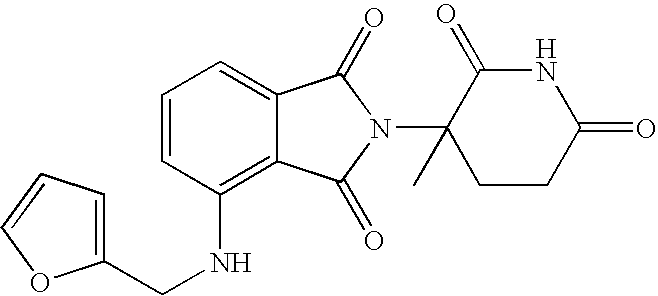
C(NC1=C2C(=CC=C1)C(=O)N(C1(C)CCC(=O)NC1=O)C2=O)C1=CC=CO1
